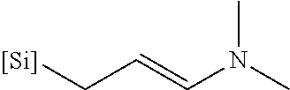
C(C=CN(C)C)[Si]
